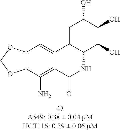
C1=C2C(C(O)C(O)C1O)NC(=O)C1=C(N)C3=C(C=C21)OCO3
